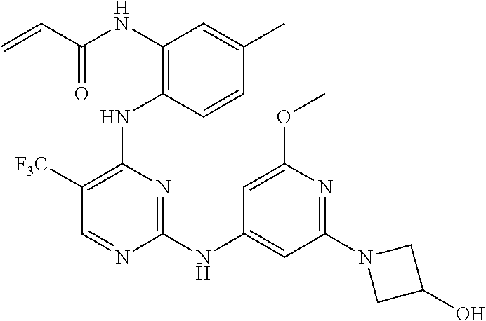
N(C1=C(NC2=C([F3C])C=NC(NC3=CC(N4CC(O)C4)=NC(OC)=C3)=N2)C=CC(C)=C1)C(C=C)=O
